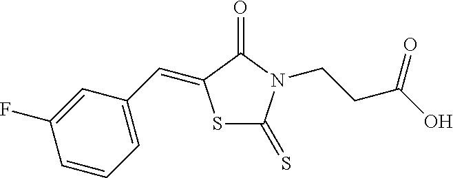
S1C(=S)N(CCC(O)=O)C(=O)C1=CC1=CC=CC(F)=C1
